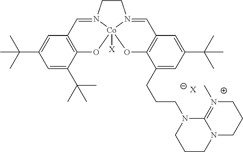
C1=C(C(C)(C)C)C=C(C(C)(C)C)C2=C1C=N1CCN3=CC4=C(C(CCCN5CCCN6C5=N(C)CCC6)=CC(C(C)(C)C)=C4)O[Co]13([X])O2.[X]
